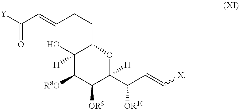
C(CCC1C(O)([H])C([R8O])C([OR9])C([H])(C(C=C[X])[OR10])O1)=CC([Y])=O
